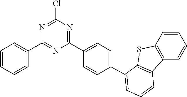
C12=C(SC3=C1C=CC=C3C1=CC=C(C3=NC(Cl)=NC(C4=CC=CC=C4)=N3)C=C1)C=CC=C2
